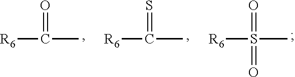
[R6]C(=O)C.[R6]C(=S)C.[R6]S(=O)(C)=O
